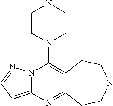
N12C(=CC=N1)N=C1C(=C2N2CCNCC2)CCNCC1
